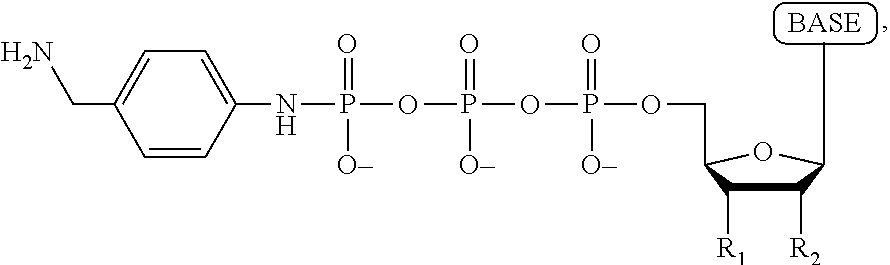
C1=CC([NH]P(=O)([O-])OP(OP(OCC2C([R1])C([R2])C(C)O2)(=O)[O-])(=O)[O-])=CC=C1CN
